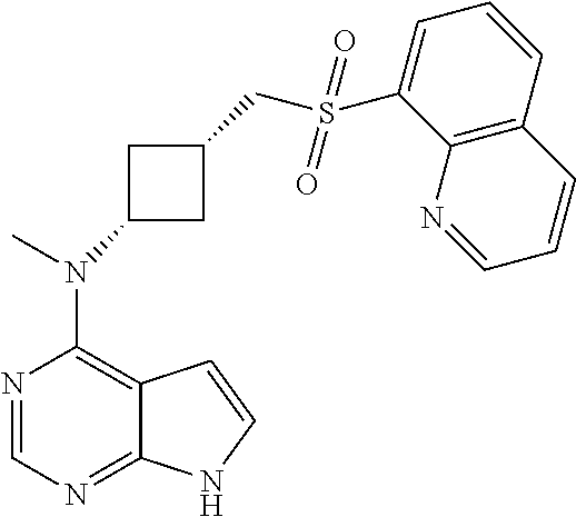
N1=CN=C2C(=C1N(C)C1CC(CS(C3=CC=CC4=C3N=CC=C4)(=O)=O)C1)C=CN2
